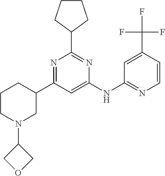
C1=C(NC2=NC=CC(C(F)(F)F)=C2)N=C(C2CCCC2)N=C1C1CCCN(C2COC2)C1
